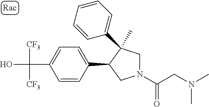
C(C1=CC=C(C2CN(C(=O)CN(C)C)CC2(C)C2=CC=CC=C2)C=C1)(O)([CF3])[CF3]
